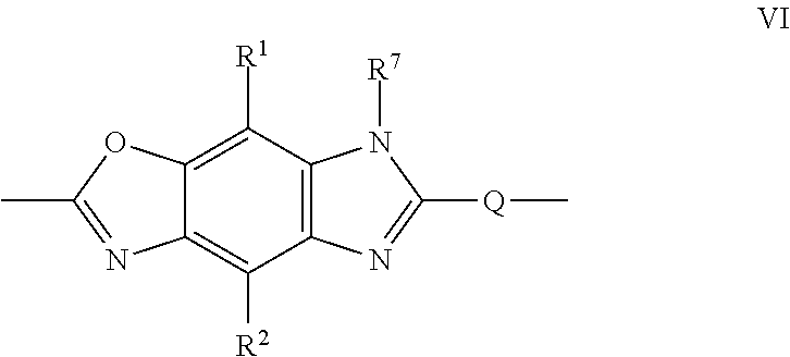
C1([R1])=C2C(=C([R2])C3=C1N([R7])C([Q]C)=N3)N=C(C)O2
